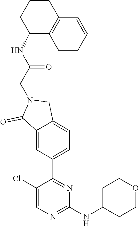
C1(NC2CCOCC2)=NC=C(Cl)C(C2=CC=C3C(=C2)C(=O)N(CC(NC2C4=C(CCC2)C=CC=C4)=O)C3)=N1
